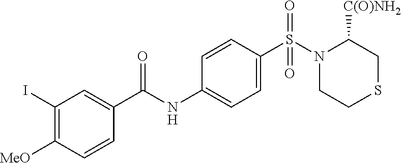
S(C1=CC=C(NC(C2=CC(I)=C([MeO])C=C2)=O)C=C1)(N1CCSCC1[C(O)NH2])(=O)=O
